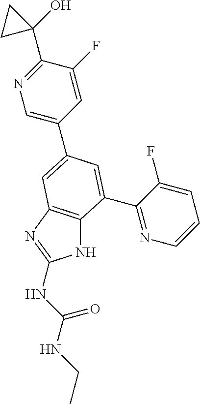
N1C2=C(N=C1NC(NCC)=O)C=C(C1=CN=C(C3(O)CC3)C(F)=C1)C=C2C1=NC=CC=C1F
